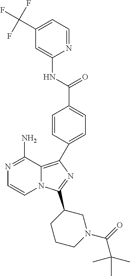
N1=C(N)C2=C(C3=CC=C(C(NC4=CC(C(F)(F)F)=CC=N4)=O)C=C3)N=C(C3CCCN(C(=O)C(C)(C)C)C3)N2C=C1
